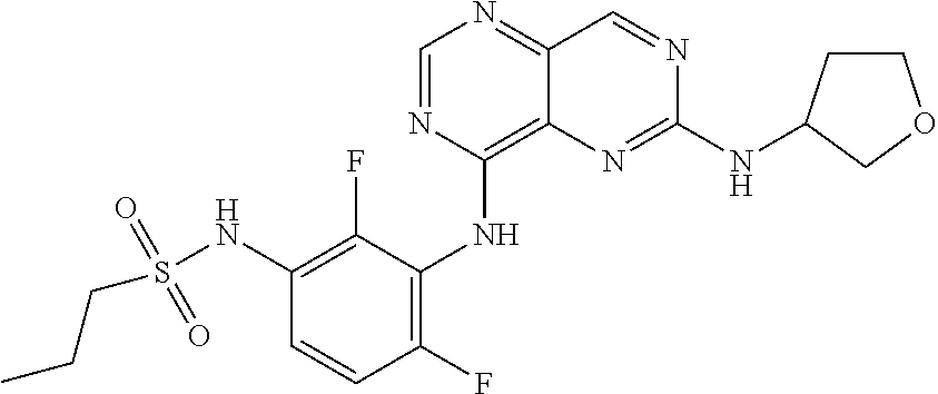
C1=NC(NC2=C(F)C=CC(NS(CCC)(=O)=O)=C2F)=C2C(=N1)C=NC(NC1CCOC1)=N2
